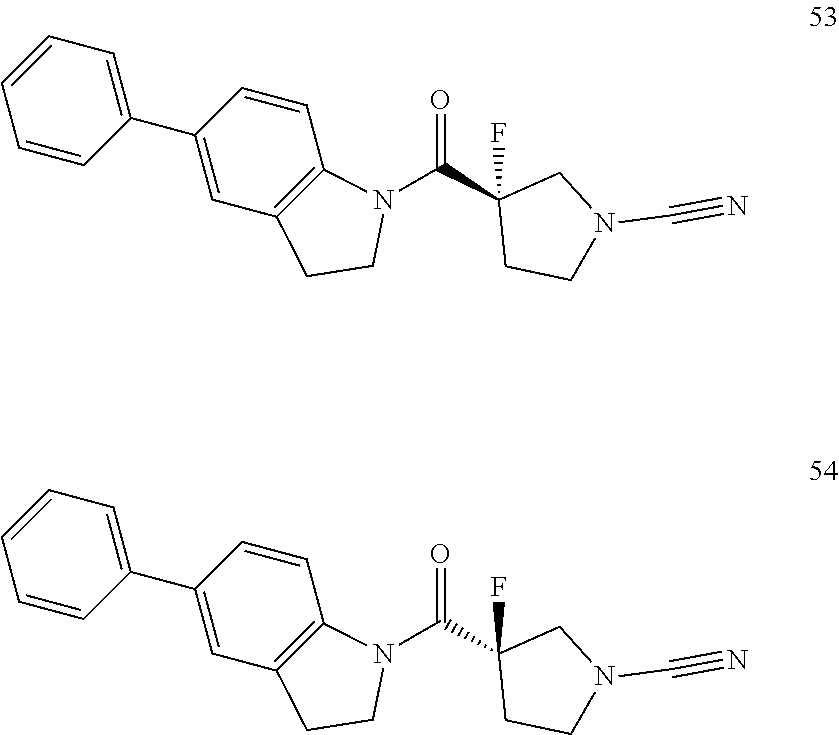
C1=CC=CC(C2=CC3=C(C=C2)N(C(C2(F)CCN(C#N)C2)=O)CC3)=C1.C1=CC=CC(C2=CC3=C(C=C2)N(C(C2(F)CCN(C#N)C2)=O)CC3)=C1
